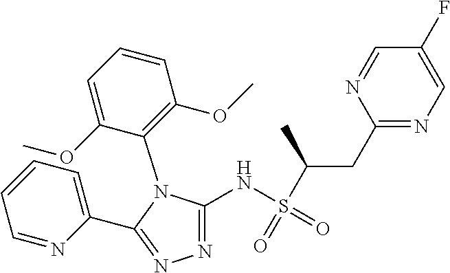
N1=C(NS(C(CC2=NC=C(F)C=N2)C)(=O)=O)N(C2=C(OC)C=CC=C2OC)C(C2=CC=CC=N2)=N1
